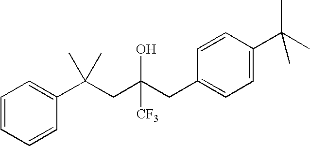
C1=CC(C(CC(CC2=CC=C(C(C)(C)C)C=C2)([CF3])O)(C)C)=CC=C1
